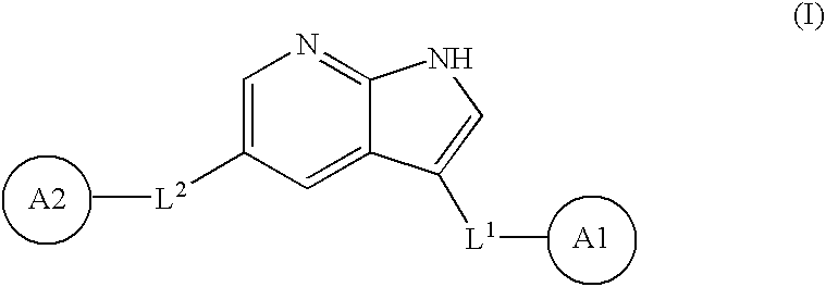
C[L2]C1=CN=C2C(=C1)C([L1]C)=CN2
